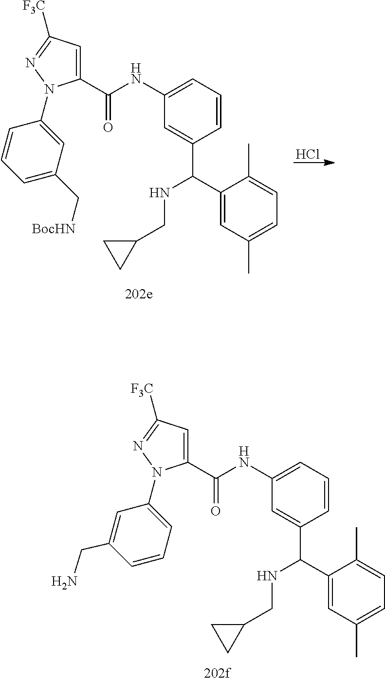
C1(C(C2=CC(NC(C3=CC([F3C])=NN3C3=CC=CC(CN)=C3)=O)=CC=C2)NCC2CC2)=CC(C)=CC=C1C.Cl.C1(C(C2=CC(NC(C3=CC([F3C])=NN3C3=CC(C[BocHN])=CC=C3)=O)=CC=C2)NCC2CC2)=CC(C)=CC=C1C
